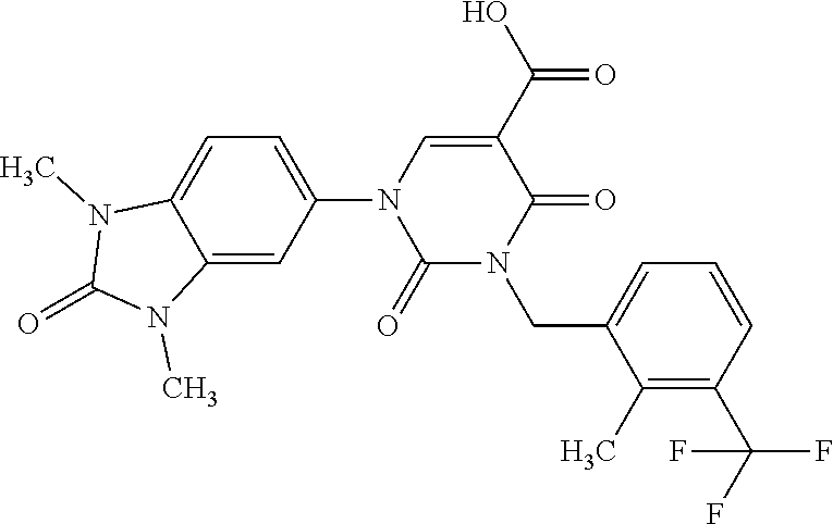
C1=C(N2C(=O)N(CC3=CC=CC(C(F)(F)F)=C3C)C(=O)C(C(=O)O)=C2)C=C2C(=C1)N(C)C(=O)N2C
